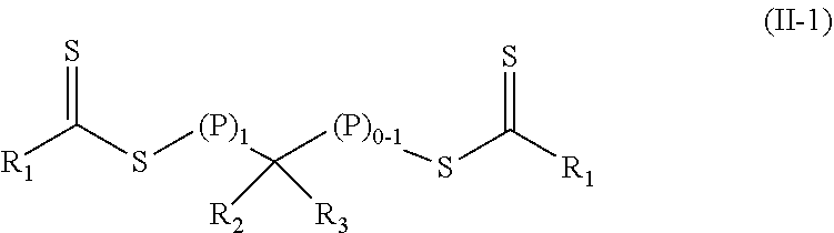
C(S[(P)1]C(PSC([R1])=S)([R2])[R3])([R1])=S
